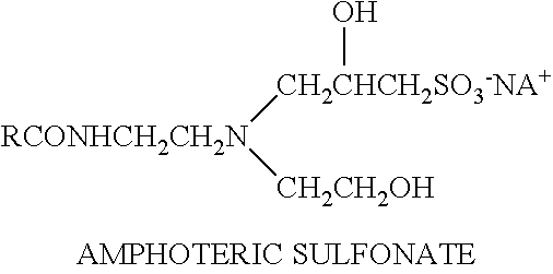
O[CH2CHCH2SO3-NA+][RCONHCH2CH2N][CH2CH2OH]
